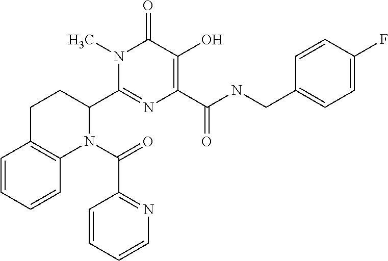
C1=CC=CC2=C1CCC(C1=NC(C(NCC3=CC=C(F)C=C3)=O)=C(O)C(=O)N1C)N2C(=O)C1=NC=CC=C1
